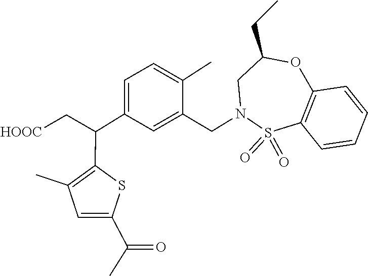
S1(=O)(=O)C2=C(C=CC=C2)OC(CC)CN1CC1=CC(C(C2=C(C)C=C(C(=O)C)S2)C[HOOC])=CC=C1C
